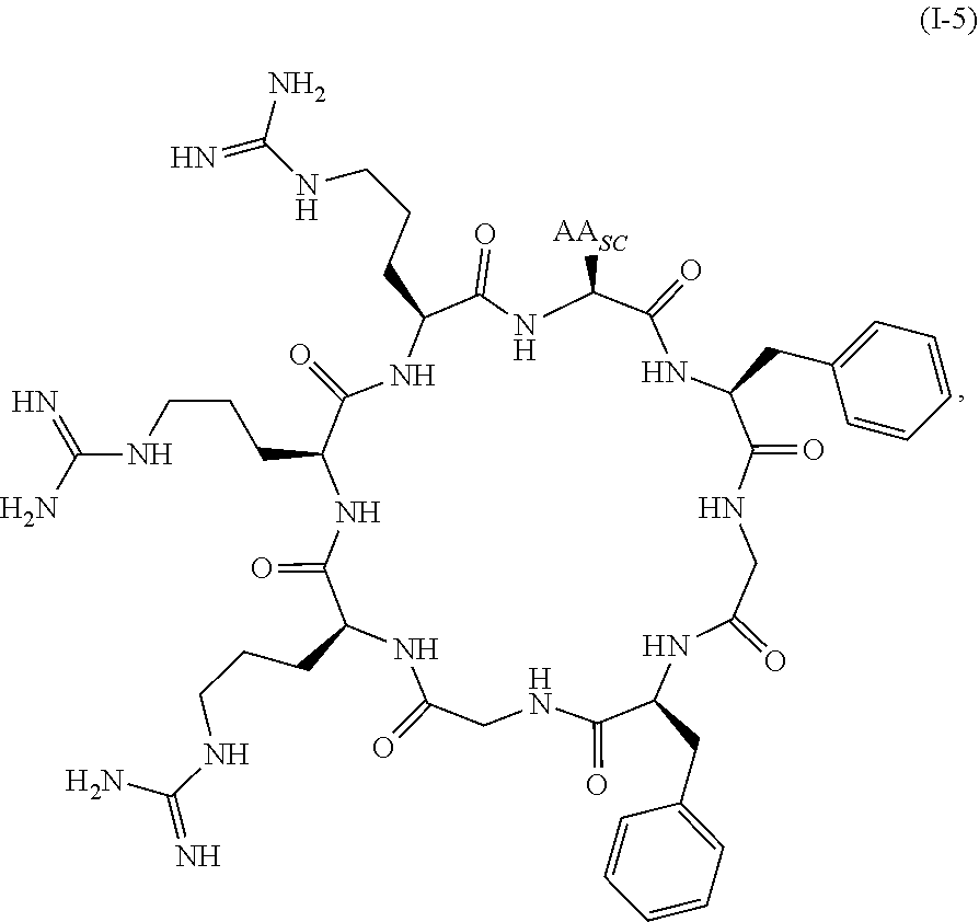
C1C(=O)NC(CCCNC(=N)N)C(=O)NC(CCCNC(=N)N)C(=O)NC(CCCNC(=N)N)C(=O)NC([AASC])C(=O)NC(CC2=CC=CC=C2)C(=O)NCC(=O)NC(CC2=CC=CC=C2)C(=O)N1
